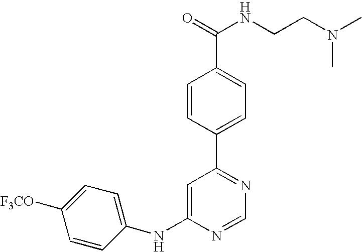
C1(NC2=CC(C3=CC=C(C(=O)NCCN(C)C)C=C3)=NC=N2)=CC=C([F3CO])C=C1
